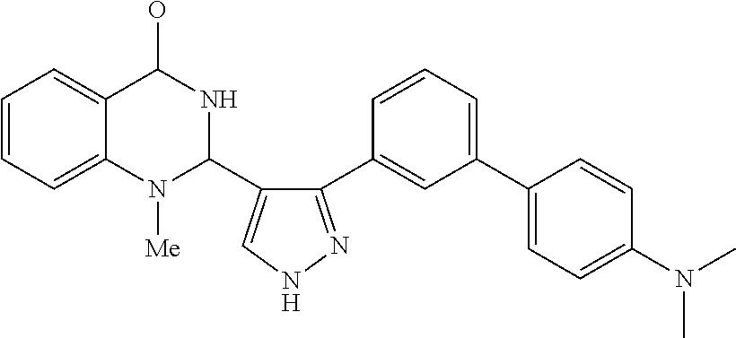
C1=CC=C2C(=C1)C(O)NC(C1=CNN=C1C1=CC(C3=CC=C(N(C)C)C=C3)=CC=C1)N2[Me]
